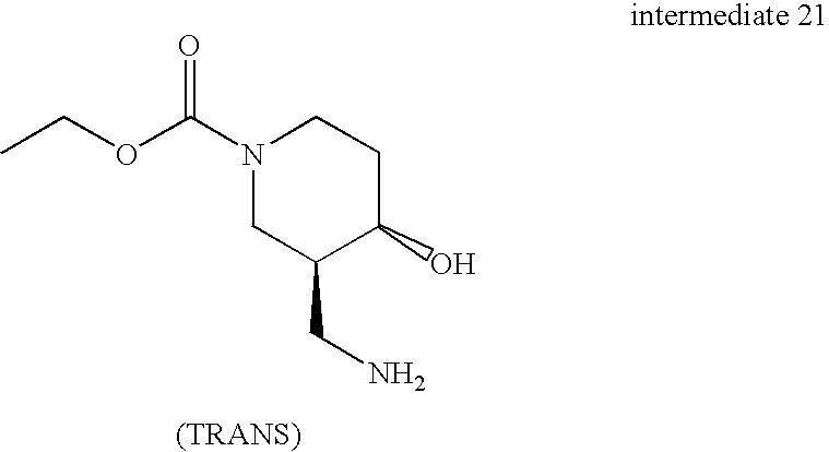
CCOC(N1CC(CN)C(O)CC1)=O
